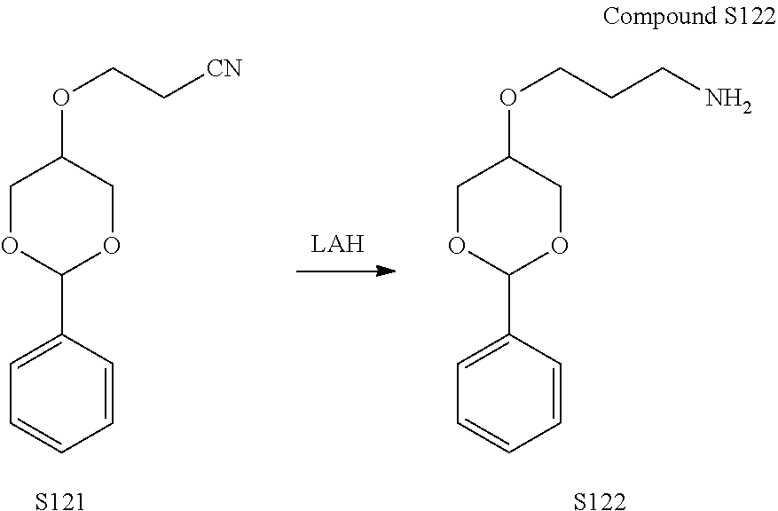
C1OC(C2=CC=CC=C2)OCC1OCC[CN].[S121].C1OC(C2=CC=CC=C2)OCC1OCCCN.[S122]
